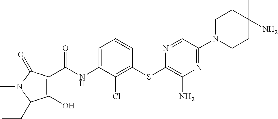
C1(O)=C(C(NC2=CC=CC(SC3=C(N)N=C(N4CCC(C)(N)CC4)C=N3)=C2Cl)=O)C(=O)N(C)C1CC
